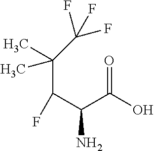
C(C(C(C(=O)O)N)F)(C)(C(F)(F)F)C
